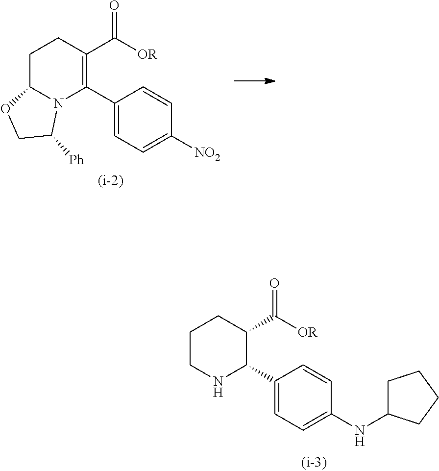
C1=C(C2=C(C([OR])=O)CCC3N2C([Ph])CO3)C=CC([NO2])=C1.C1=C(C2C(C([OR])=O)CCCN2)C=CC(NC2CCCC2)=C1
